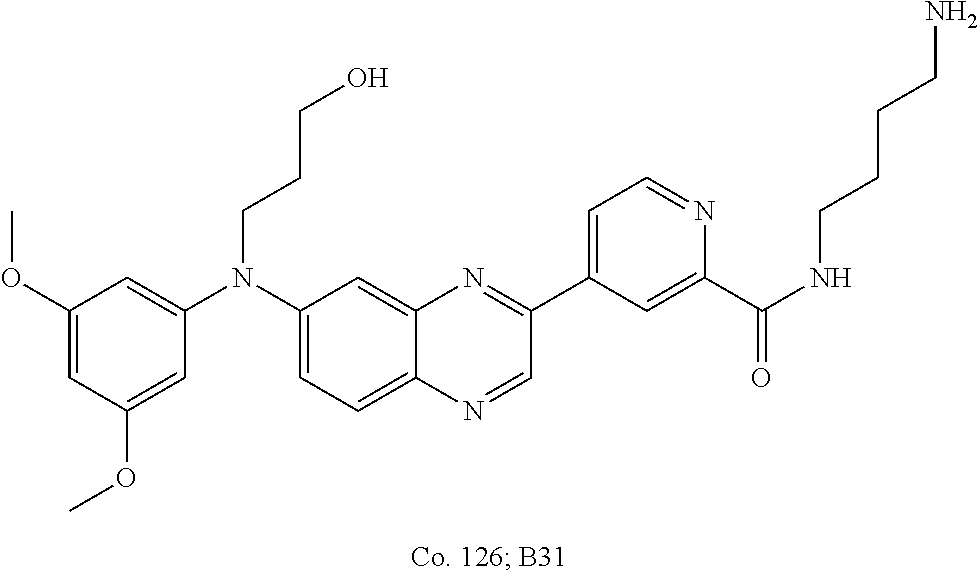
C1(OC)=CC(OC)=CC(N(C2=CC=C3C(=C2)N=C(C2=CC=NC(C(NCCCCN)=O)=C2)C=N3)CCCO)=C1
